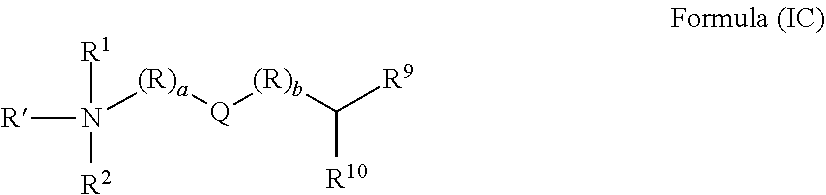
[R]N([R1])([R2])[(R)a][Q][(R)b]C([R9])[R10]
